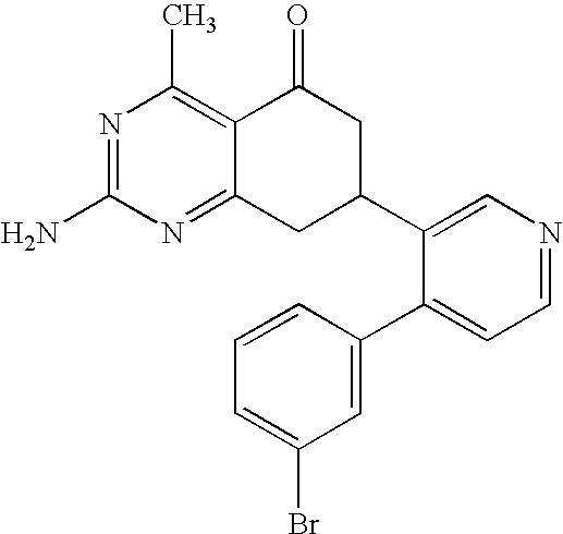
N1=C(N)N=C2C(=C1C)C(=O)CC(C1=CN=CC=C1C1=CC(Br)=CC=C1)C2
